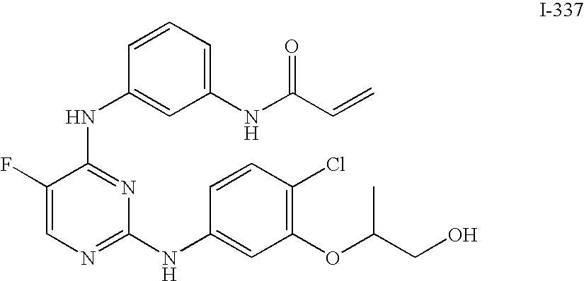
C1(NC(=O)C=C)=CC=CC(NC2=NC(NC3=CC(OC(CO)C)=C(Cl)C=C3)=NC=C2F)=C1
